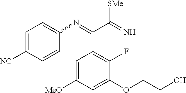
C1=C([MeO])C=C(OCCO)C(F)=C1C(=NC1=CC=C([NC])C=C1)C(=N)[SMe]
